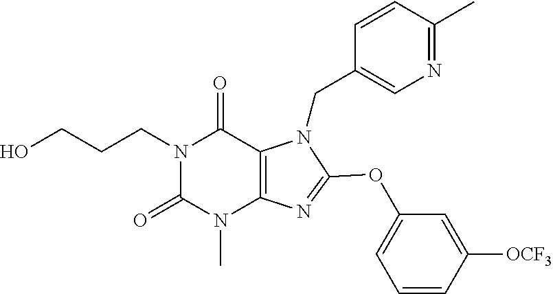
N1(CCCO)C(=O)N(C)C2=C(C1=O)N(CC1=CN=C(C)C=C1)C(OC1=CC=CC([OCF3])=C1)=N2
